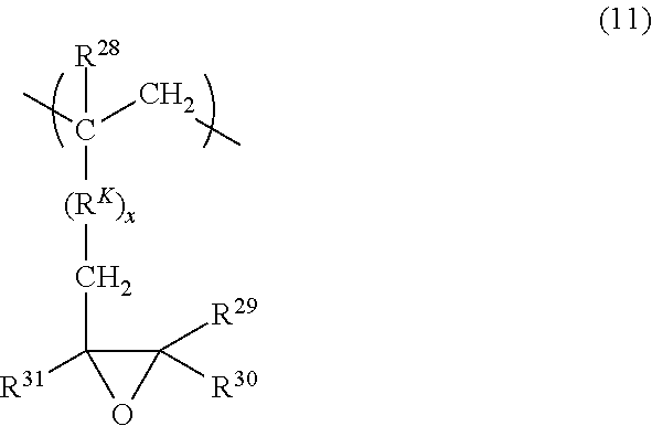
C([(RK)x]C(C)(CC)[R28])C1([R31])C([R29])([R30])O1
